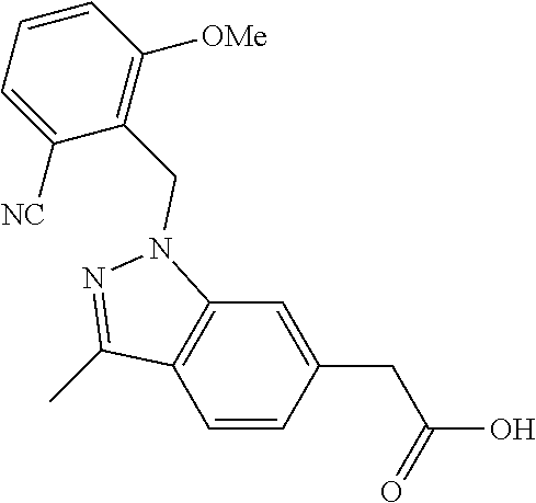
C1=CC(CC(O)=O)=CC2=C1C(C)=NN2CC1=C([OMe])C=CC=C1[NC]
